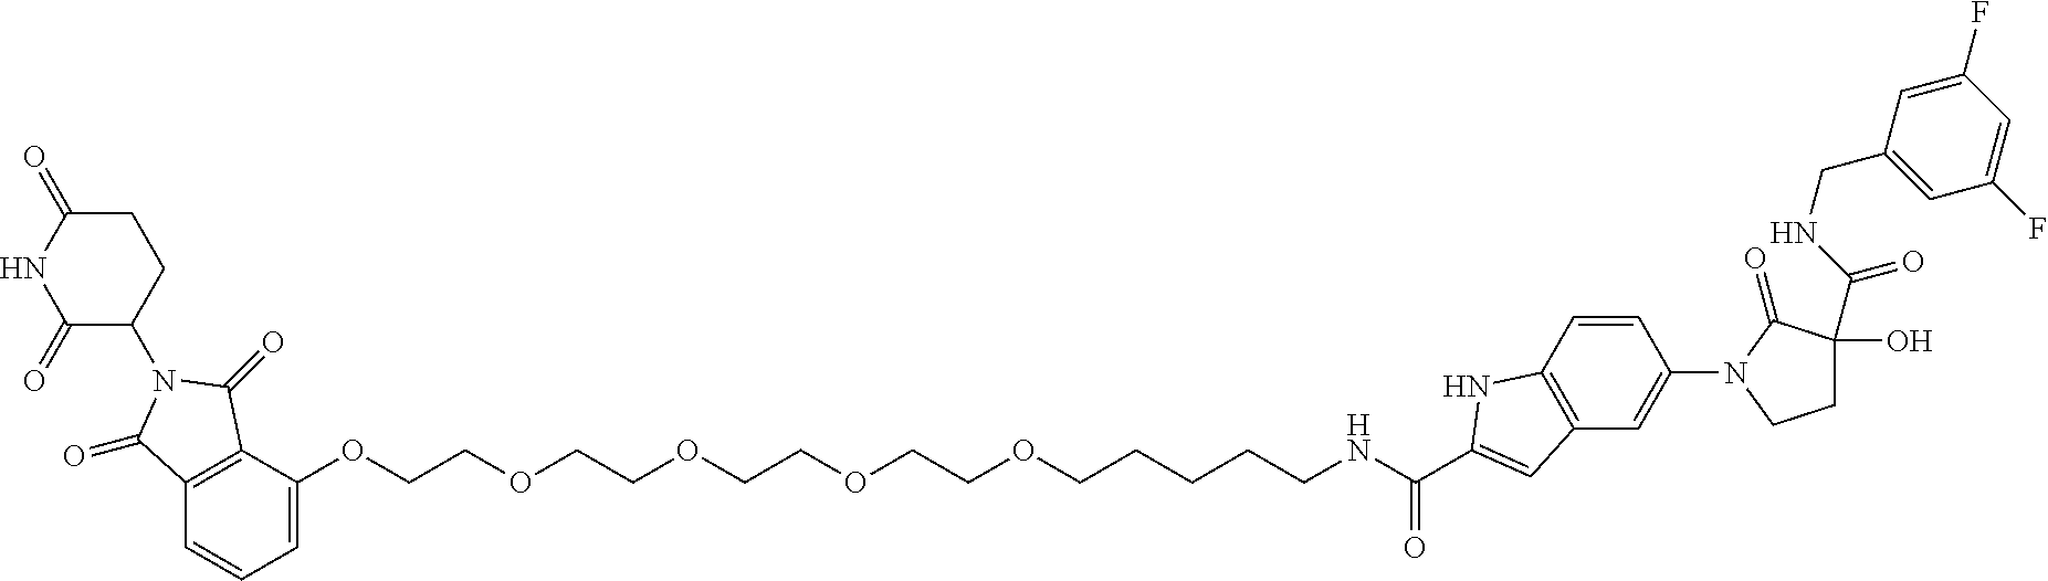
C12=C(C(OCCOCCOCCOCCOCCCCCNC(=O)C3=CC4=C(C=CC(N5C(=O)C(C(NCC6=CC(F)=CC(F)=C6)=O)(O)CC5)=C4)N3)=CC=C1)C(=O)N(C1C(=O)NC(=O)CC1)C2=O
